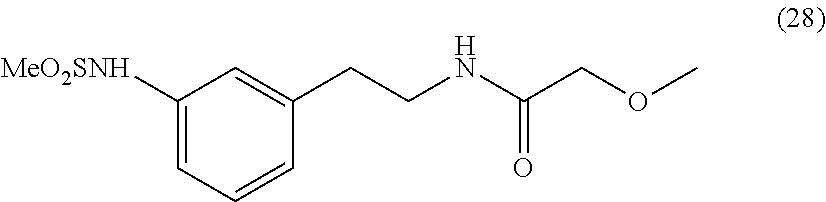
C1([MeO2SNH])=CC=CC(CCNC(COC)=O)=C1
